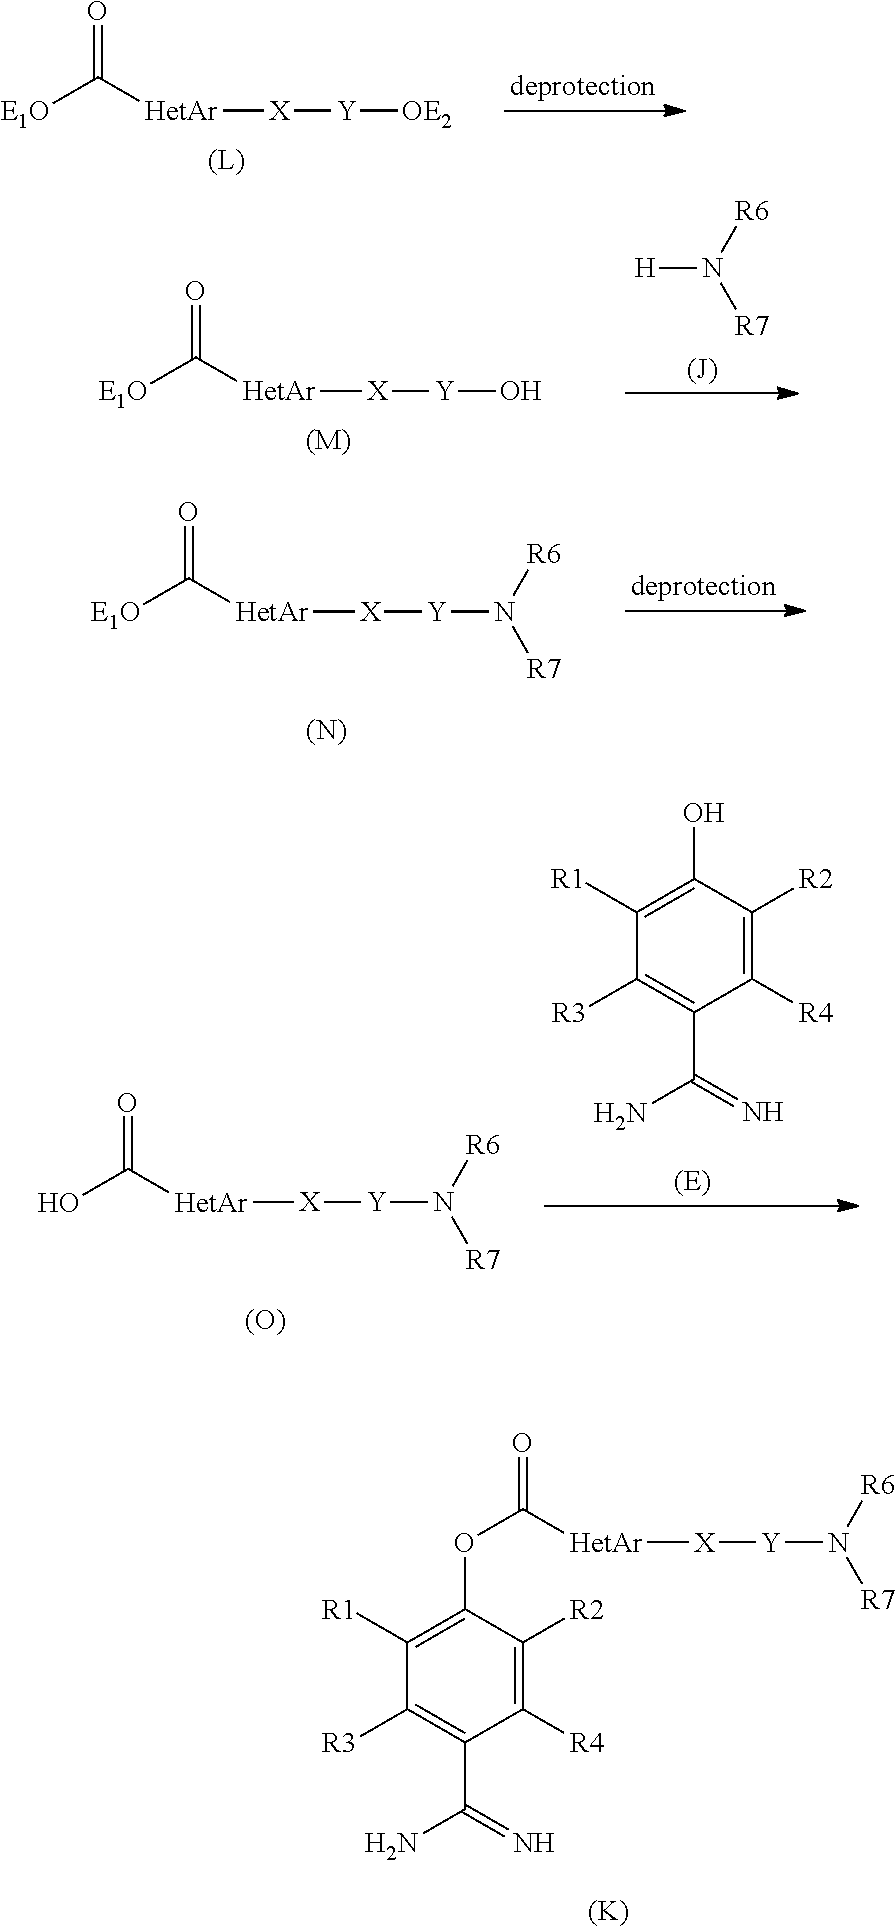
C1([R4])=C([R2])C(OC(=O)[HetAr][X][Y]N([R7])[R6])=C([R1])C([R3])=C1C(=N)N.[(K)].[E1O]C(=O)[HetAr][X][Y][OE2].[H]N([R6])[R7].[E1O]C(=O)[HetAr][X][Y]O.[(M)].[E1O]C(=O)[HetAr][X][Y]N([R7])[R6].[(N)].C1([R4])=C([R2])C(O)=C([R1])C([R3])=C1C(=N)N.OC(=O)[HetAr][X][Y]N([R7])[R6].[(O)]
